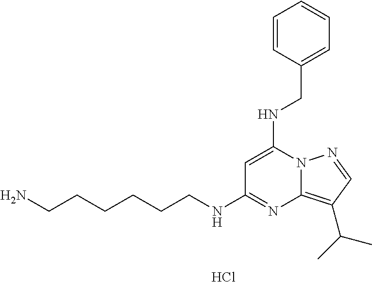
C1=C(NCC2=CC=CC=C2)N2C(=C(C(C)C)C=N2)N=C1NCCCCCCN.Cl
